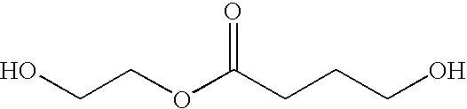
OCCOC(CCCO)=O
